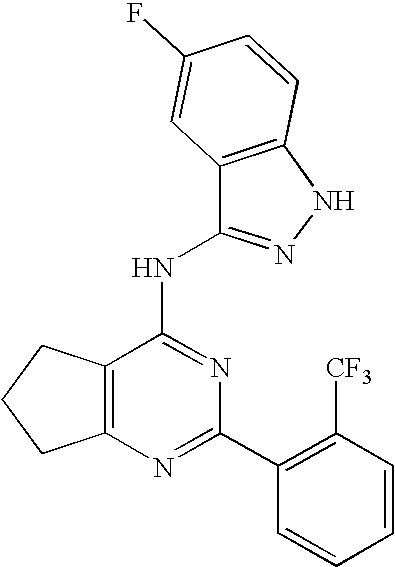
C12=C(N=C(C3=C([CF3])C=CC=C3)N=C1NC1=NNC3=C1C=C(F)C=C3)CCC2
